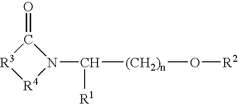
C1(=O)[R3][R4]N1C([R1])[(CH2)n]O[R2]
